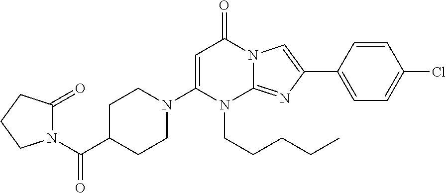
C1C(C(N2C(=O)CCC2)=O)CCN(C2=CC(=O)N3C(=NC(C4=CC=C(Cl)C=C4)=C3)N2CCCCC)C1
